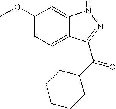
C1(OC)=CC=C2C(=C1)NN=C2C(C1CCCCC1)=O
